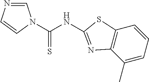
C1=NC=CN1C(NC1=NC2=C(C=CC=C2C)S1)=S
